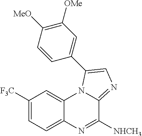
C1([F3C])=CC=C2C(=C1)N1C(=NC=C1C1=CC([OMe])=C([MeO])C=C1)C([NHCH3])=N2
